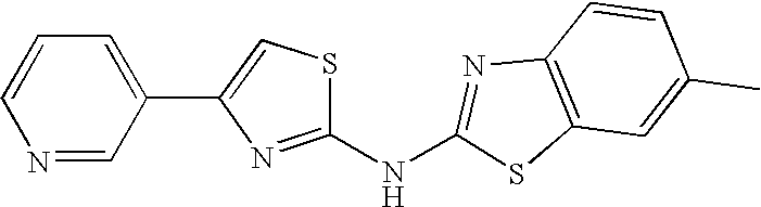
C1=CN=CC(C2=CSC(NC3=NC4=C(S3)C=C(C)C=C4)=N2)=C1
